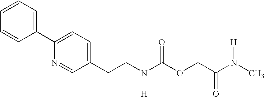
C1=C(C2=CC=C(CCN(C(OCC(=O)N([H])C)=O)[H])C=N2)C=CC=C1
